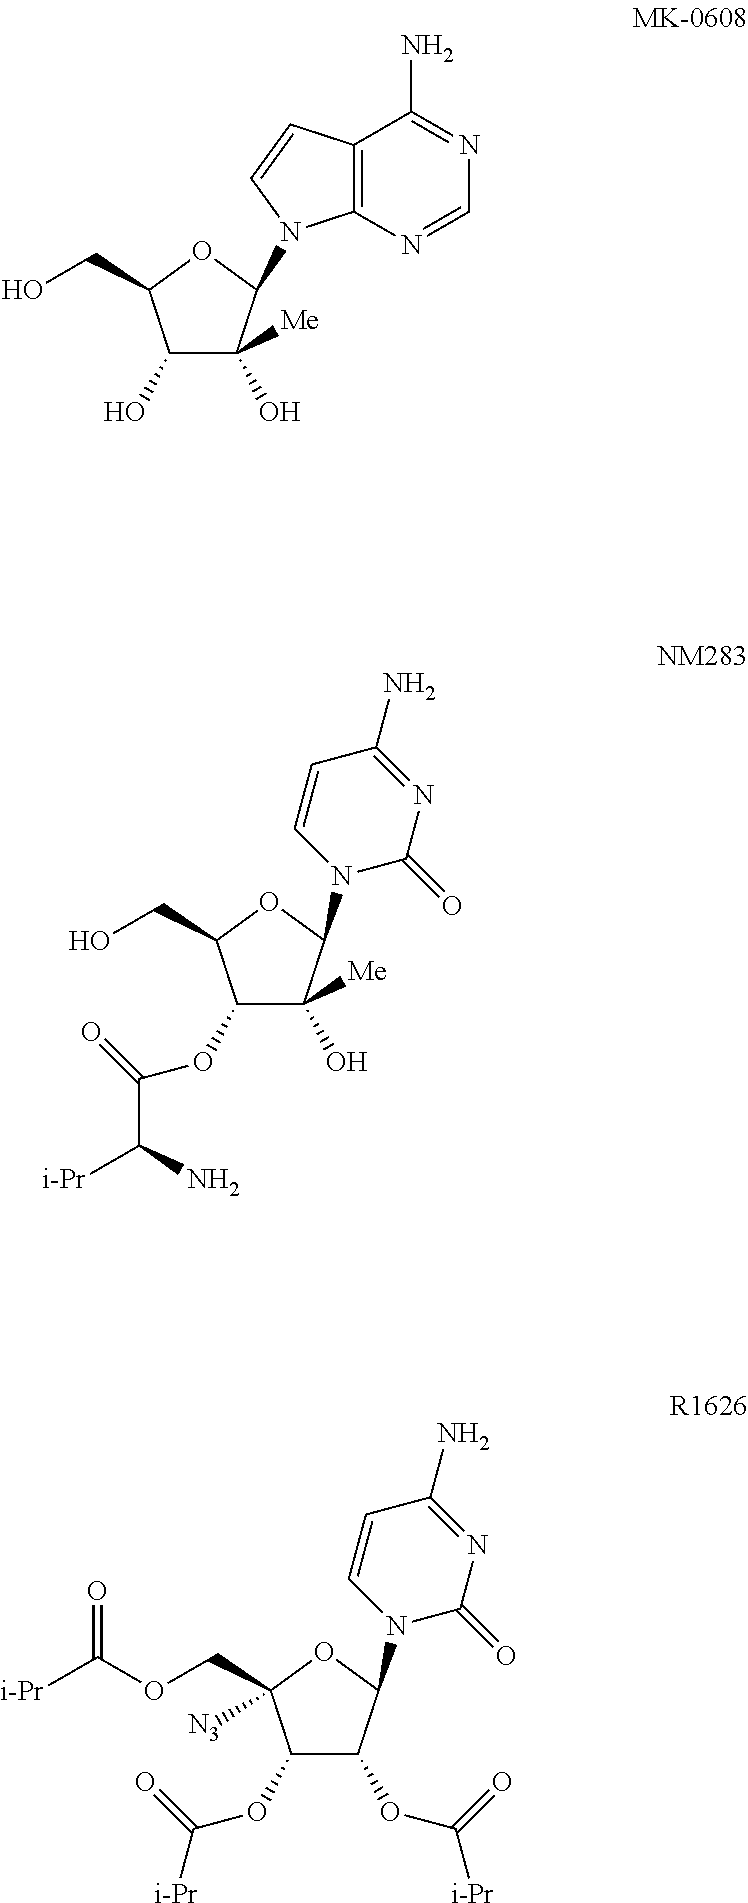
C1(O)C(O)([Me])C(N2C3=C(C(N)=NC=N3)C=C2)OC1CO.C1(OC(C(N)[i-Pr])=O)C(O)([Me])C(N2C=CC(N)=NC2=O)OC1CO.C1(OC(=O)[i-Pr])C(OC([i-Pr])=O)C(N2C=CC(N)=NC2=O)OC1(COC([i-Pr])=O)[N3]
